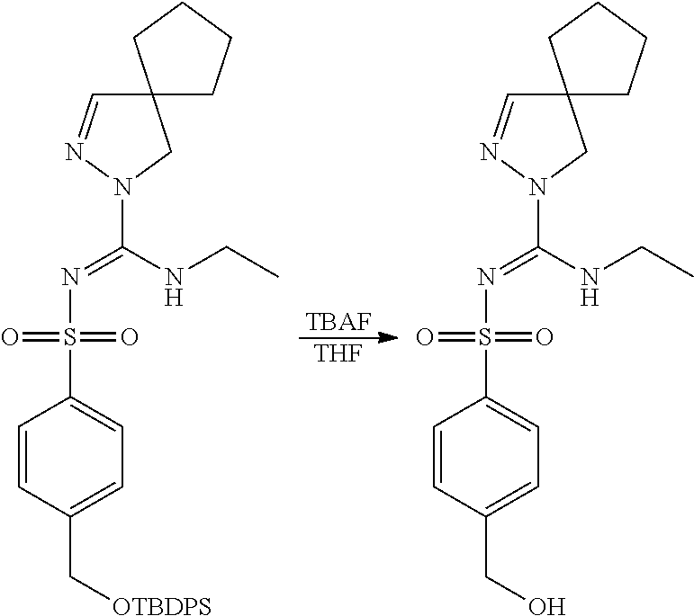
C1=CC(CO)=CC=C1S(N=C(N1CC2(C=N1)CCCC2)NCC)(=O)=O.C1=CC(C[OTBDPS])=CC=C1S(N=C(N1CC2(C=N1)CCCC2)NCC)(=O)=O.[TBAF].[THF]
